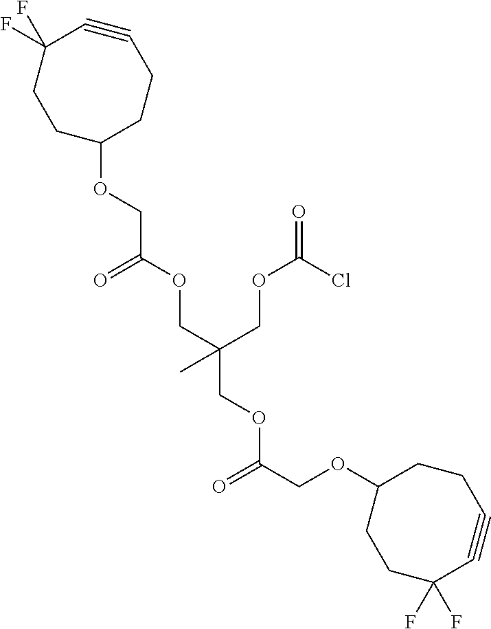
C1C(OCC(OCC(COC(COC2CCC(F)(F)C#CCC2)=O)(C)COC(=O)Cl)=O)CCC#CC(F)(F)C1
